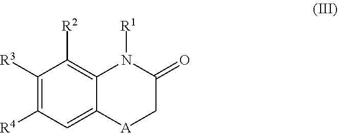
C1([R3])=C([R4])C=C2C(=C1[R2])N([R1])C(=O)C[A]2
